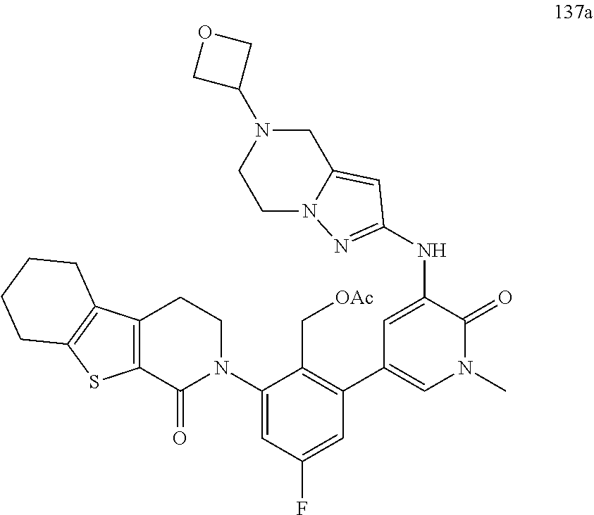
C1(C2=CN(C)C(=O)C(NC3=NN4CCN(C5COC5)CC4=C3)=C2)=C(C[OAc])C(N2CCC3=C(C2=O)SC2=C3CCCC2)=CC(F)=C1
